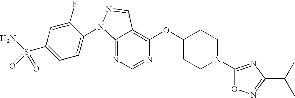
C12=NC=NC(OC3CCN(C4=NC(C(C)C)=NO4)CC3)=C1C=NN2C1=CC=C(S(N)(=O)=O)C=C1F
